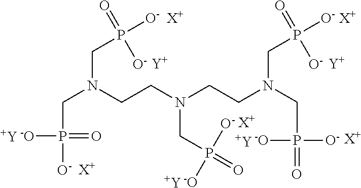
[-O]P([O-])(=O)CN(CCN(CCN(CP(=O)([O-])[-O])CP([O-])([O-])=O)CP(=O)([-O])[O-])CP([O-])(=O)[O-].[X+].[X+].[X+].[X+].[X+].[Y].[Y].[Y].[Y].[Y]
